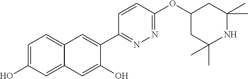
C1=C(O)C(C2=NN=C(OC3CC(C)(C)NC(C)(C)C3)C=C2)=CC2=CC=C(O)C=C12
